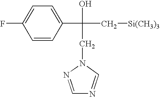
C1=C(C(C[Si(CH3)3])(CN2C=NC=N2)O)C=CC(F)=C1
